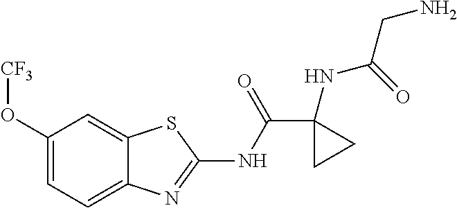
C1(O[CF3])=CC=C2C(=C1)SC(NC(C1(NC(=O)CN)CC1)=O)=N2
